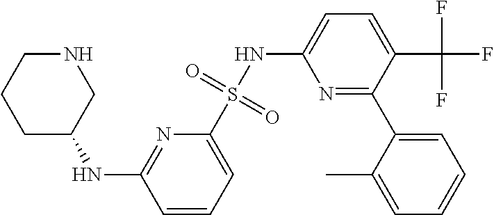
C1=CC=C(S(NC2=CC=C(C(F)(F)F)C(C3=CC=CC=C3C)=N2)(=O)=O)N=C1NC1CNCCC1
